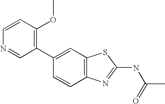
C1(C2=CC3=C(C=C2)N=C(NC(=O)C)S3)=C(OC)C=CN=C1
